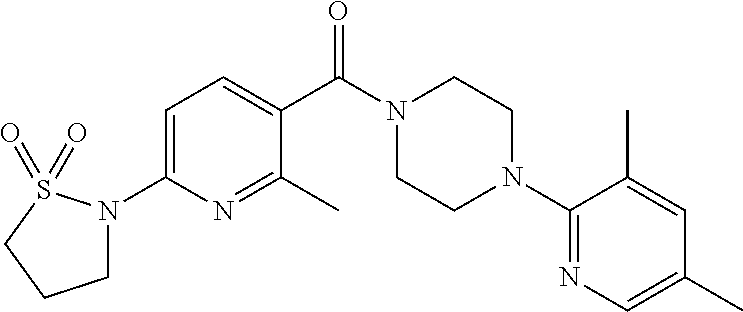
C1=C(N2CCCS2(=O)=O)N=C(C)C(C(N2CCN(C3=NC=C(C)C=C3C)CC2)=O)=C1
